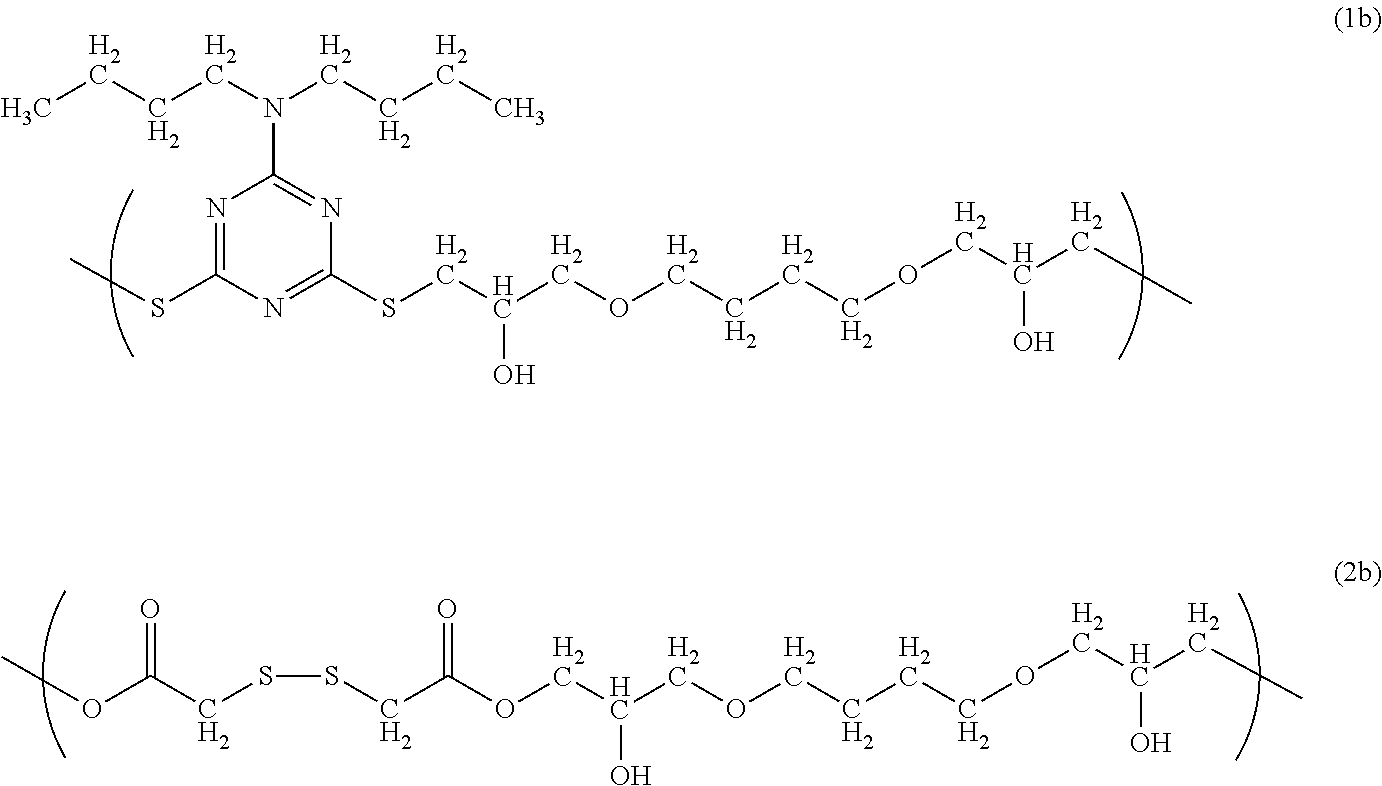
CCCCN(CCCC)C1=NC(SCC(O)COCCCCOCC(O)CC)=NC(SC)=N1.COC(CSSCC(OCC(COCCCCOCC(O)CC)O)=O)=O
